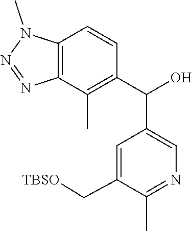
C12=C(C(C)=C(C(O)C3=CN=C(C)C(C[TBSO])=C3)C=C1)N=NN2C
